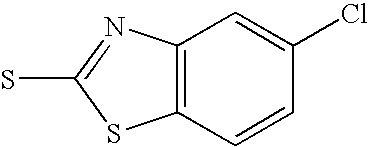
C12=C(C=CC(Cl)=C1)SC(S)=N2
